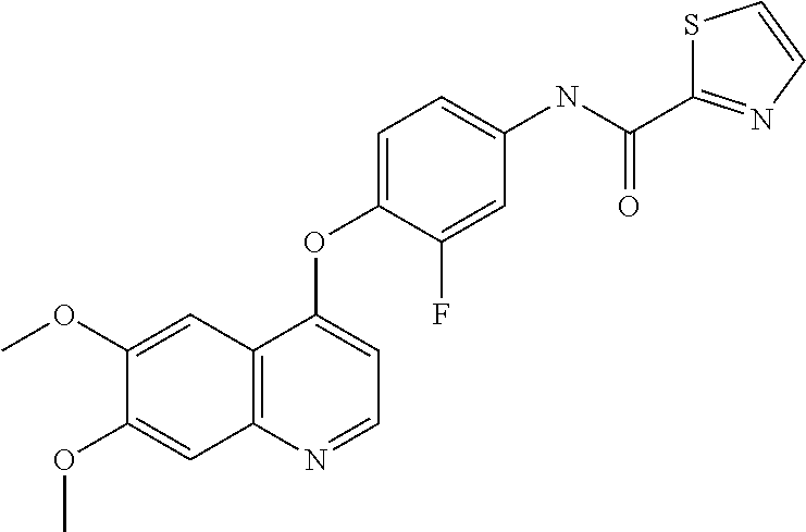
C1(OC)=CC2=C(C=C1OC)N=CC=C2OC1=CC=C(NC(C2=NC=CS2)=O)C=C1F
